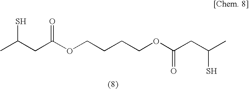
CC(CC(=O)OCCCCOC(CC(C)S)=O)S
